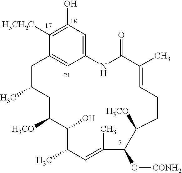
C12=CC(O)=C([H3CH2C])C(=C1)CC(C)CC([H3CO])C(O)C(C)C=C(C)C(O[CONH2])C([H3CO])CCC=C(C)C(=O)N2
